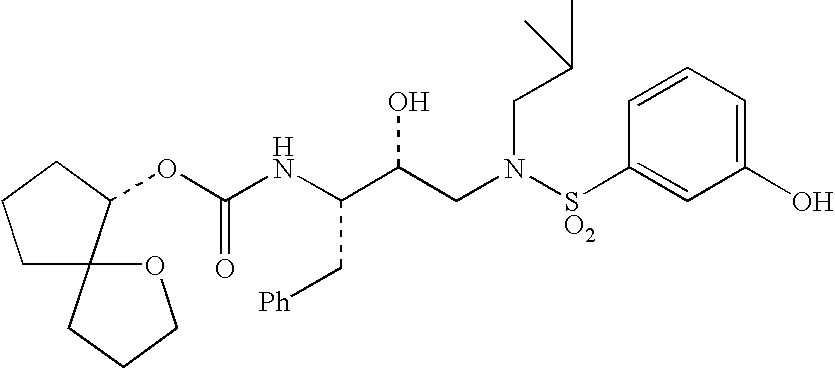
C1CCC(OC(NC(C(CN([SO2]C2=CC(O)=CC=C2)CC(C)C)O)C[Ph])=O)C12OCCC2
